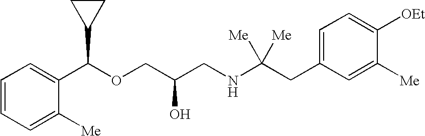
C1=CC=C([Me])C(C(OCC(CNC(CC2=CC=C([OEt])C([Me])=C2)([Me])[Me])O)C2CC2)=C1
